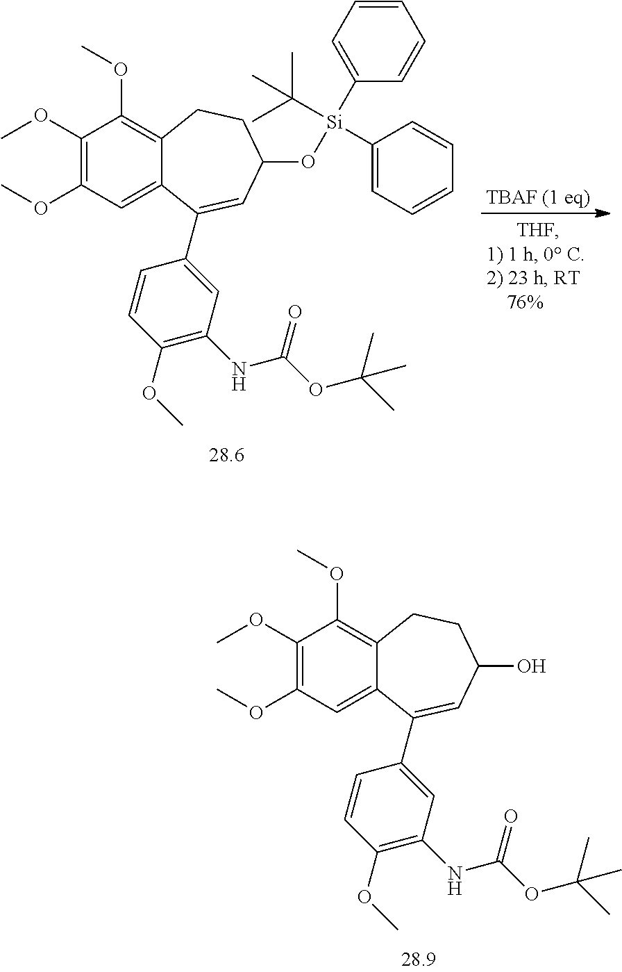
C1(OC)=C(OC)C=C2C(=C1OC)CCC(O)C=C2C1=CC(NC(=O)OC(C)(C)C)=C(OC)C=C1.[TBAF (1 eq)].C1(OC)=C(OC)C=C2C(=C1OC)CCC(O[Si](C1=CC=CC=C1)(C(C)(C)C)C1=CC=CC=C1)C=C2C1=CC(NC(=O)OC(C)(C)C)=C(OC)C=C1
